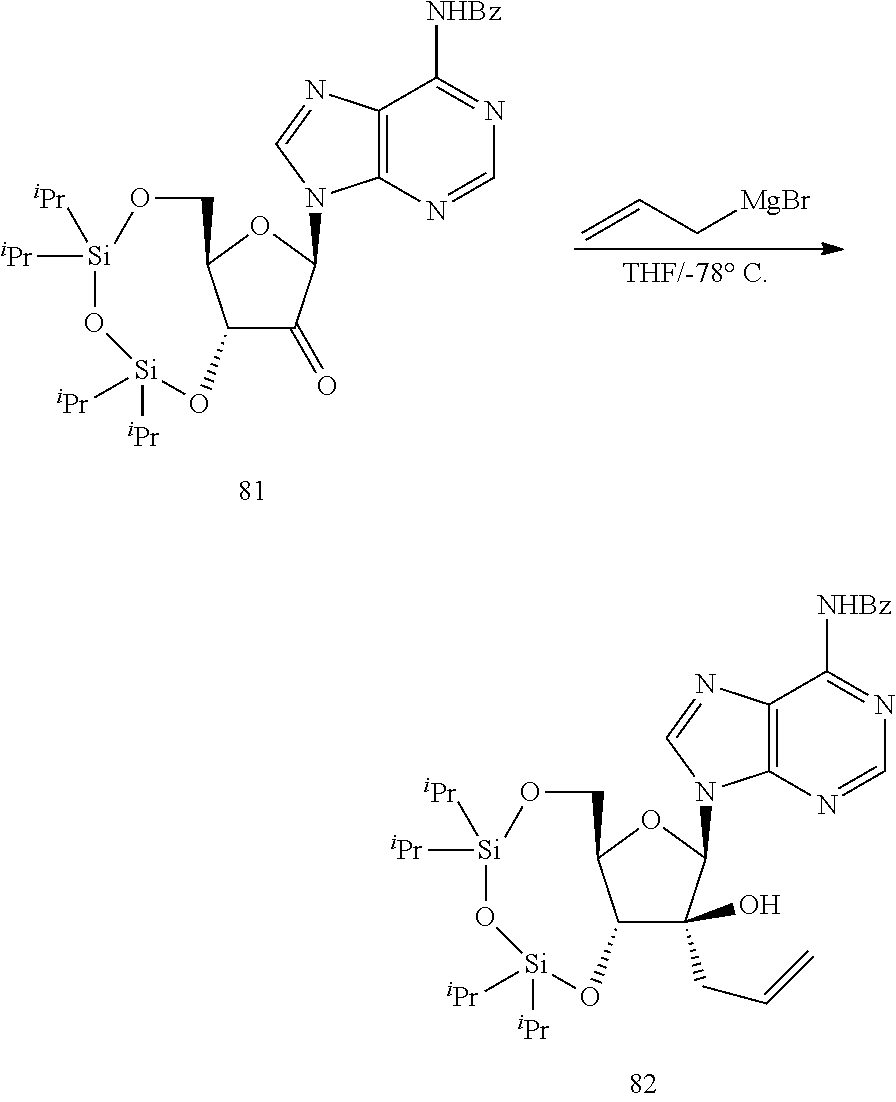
C12C(CC=C)(O)C(N3C4=C(N=C3)C([NHBz])=NC=N4)OC1CO[Si]([iPr])([iPr])O[Si]([iPr])([iPr])O2.C12C(=O)C(N3C4=C(N=C3)C([NHBz])=NC=N4)OC1CO[Si]([iPr])([iPr])O[Si]([iPr])([iPr])O2.C=CC[MgBr]
